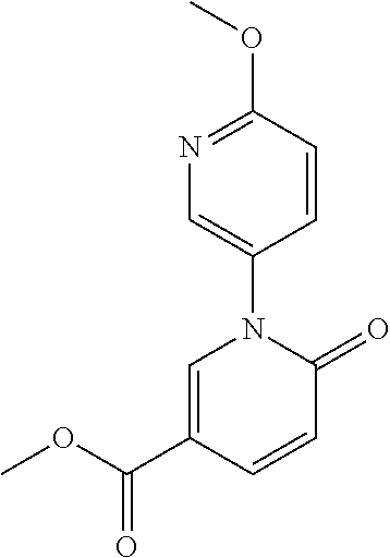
C1=C(C(OC)=O)C=CC(=O)N1C1=CN=C(OC)C=C1
